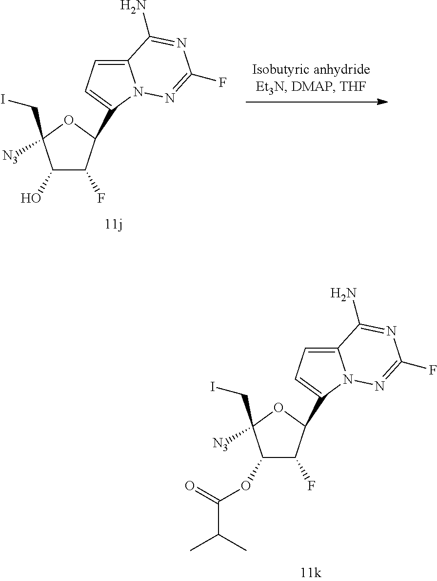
C1(OC(C(C)C)=O)C(F)C(C2=CC=C3N2N=C(F)N=C3N)OC1([N3])CI.C1(O)C(F)C(C2=CC=C3N2N=C(F)N=C3N)OC1([N3])CI
